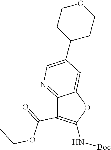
CCOC(C1=C(N[Boc])OC2=CC(C3CCOCC3)=CN=C12)=O
